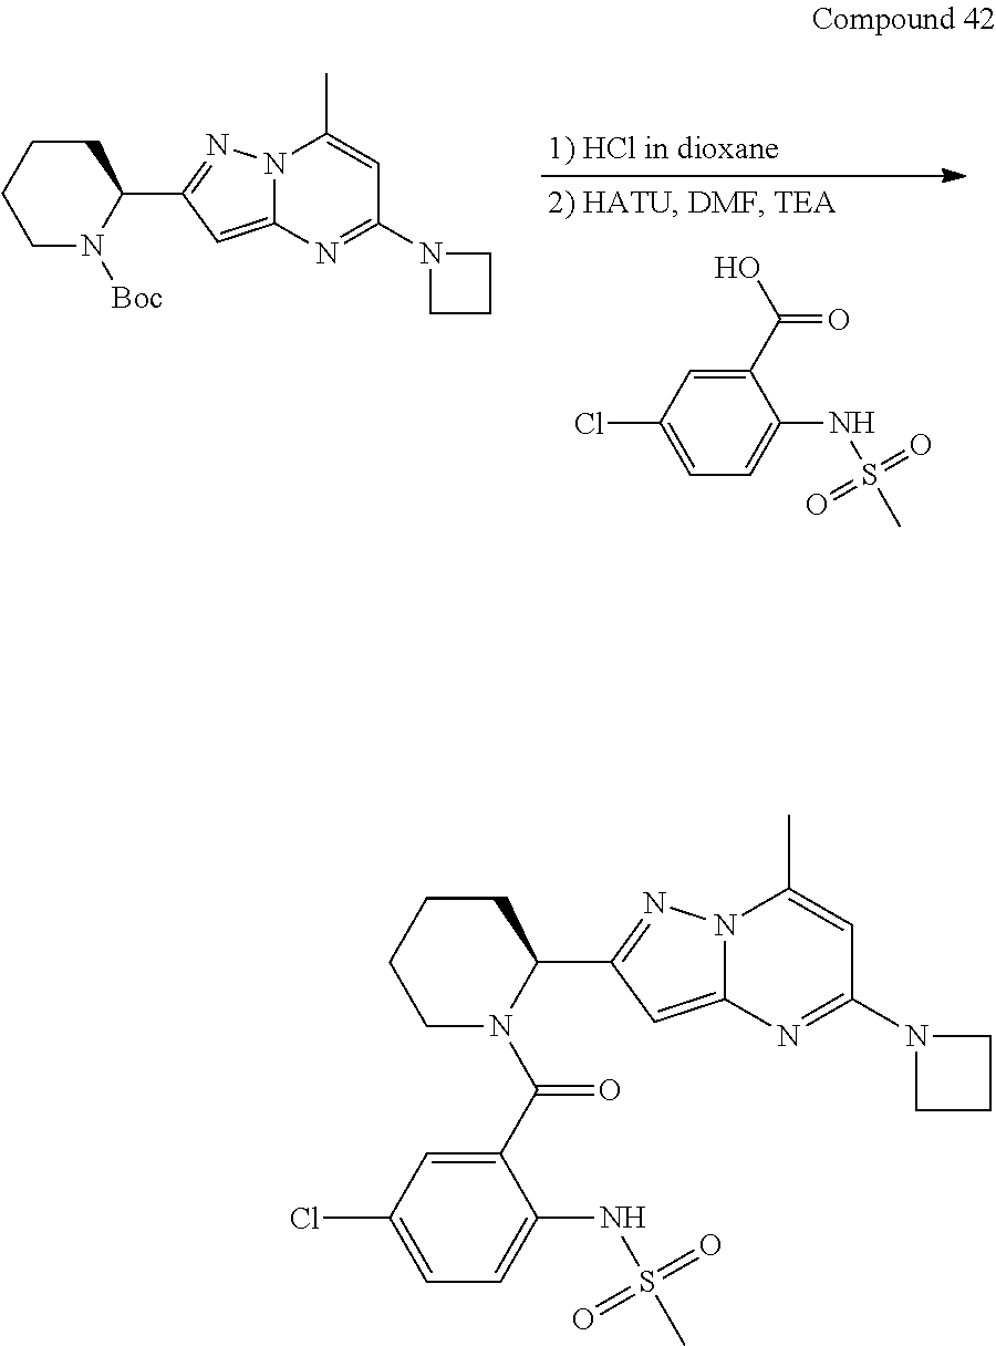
C1=C(Cl)C=C(C(O)=O)C(NS(C)(=O)=O)=C1.C1N([Boc])C(C2=NN3C(=C2)N=C(N2CCC2)C=C3C)CCC1.C1CCCC(C2=NN3C(=C2)N=C(N2CCC2)C=C3C)N1C(C1=CC(Cl)=CC=C1NS(C)(=O)=O)=O
